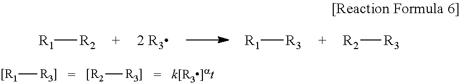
[[R1][R3]].[[R2][R3]].[R1][R2].[R1][R3].[R2][R3]
